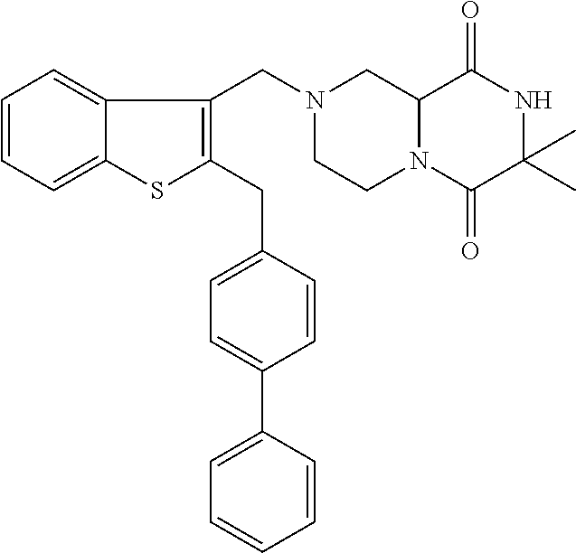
C12N(C(=O)C(C)(C)NC1=O)CCN(CC1=C(CC3=CC=C(C4=CC=CC=C4)C=C3)SC3=CC=CC=C13)C2
